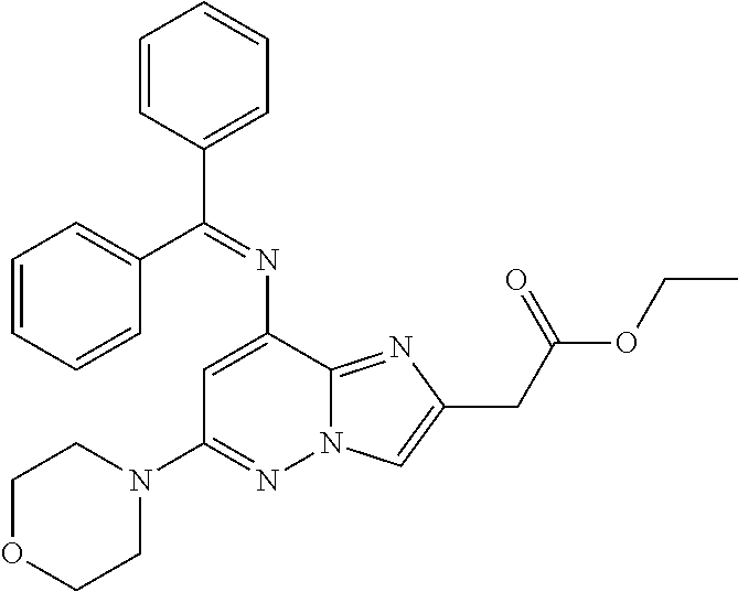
N12C(=NC(CC(OCC)=O)=C1)C(N=C(C1=CC=CC=C1)C1=CC=CC=C1)=CC(N1CCOCC1)=N2
